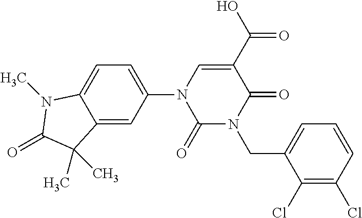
C1(=O)N(CC2=CC=CC(Cl)=C2Cl)C(=O)C(C(O)=O)=CN1C1=CC=C2C(=C1)C(C)(C)C(=O)N2C
